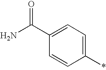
NC(C1=CC=C(*)C=C1)=O
